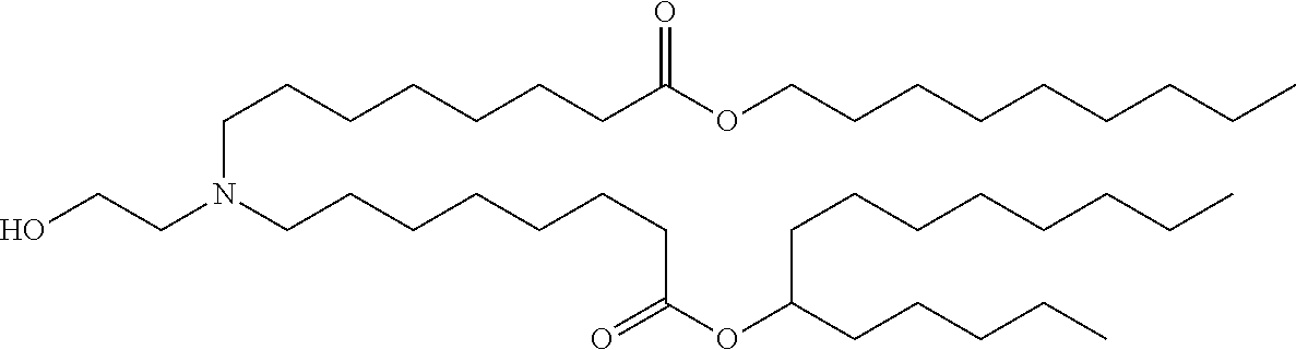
C(CCCC)CCCCOC(CCCCCCCN(CCCCCCCC(OC(CCCCC)CCCCCCCC)=O)CCO)=O
